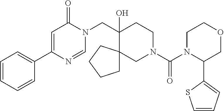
C1=CC=CC(C2=CC(=O)N(CC3(O)CCN(C(N4C(C5=CC=CS5)COCC4)=O)CC34CCCC4)C=N2)=C1
